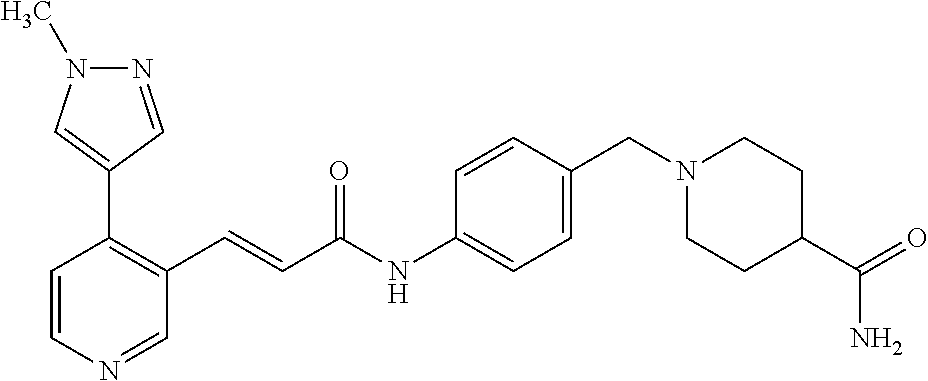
C1=CN=CC(C=CC(=O)NC2=CC=C(CN3CCC(C(N)=O)CC3)C=C2)=C1C1=CN(C)N=C1
